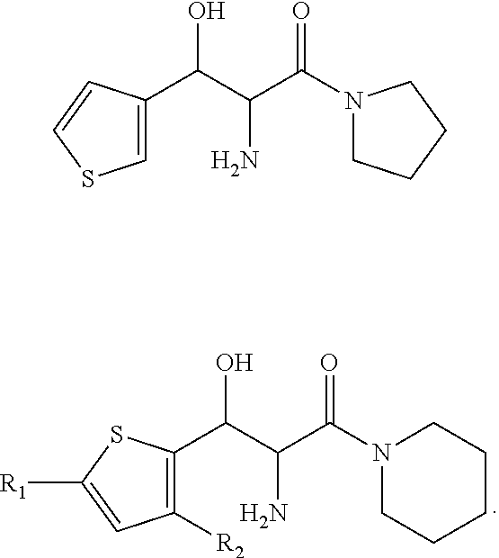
C1([R2])=C(C(C(C(N2CCCCC2)=O)N)O)SC([R1])=C1.C1=C(C(C(C(N2CCCC2)=O)N)O)C=CS1
